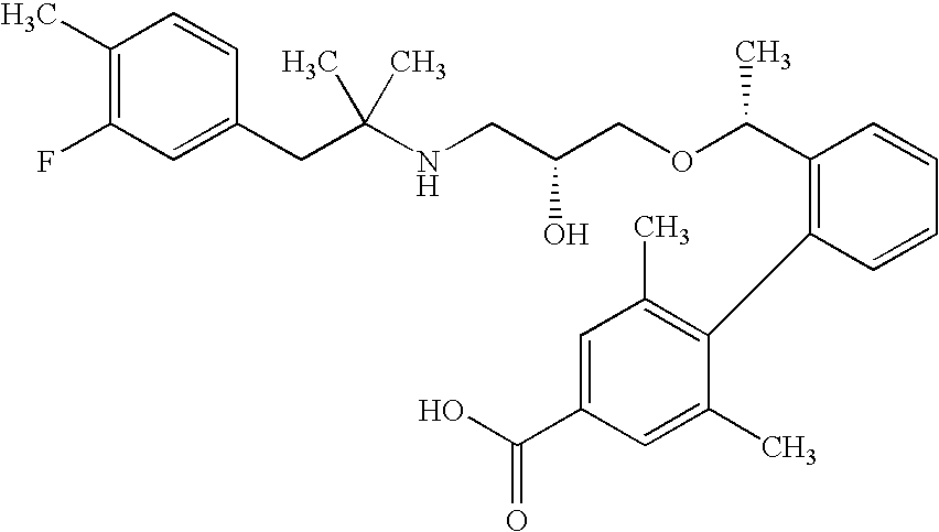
C1(F)=C(C)C=CC(CC(NCC(COC(C2=C(C3=C(C)C=C(C(O)=O)C=C3C)C=CC=C2)C)O)(C)C)=C1
